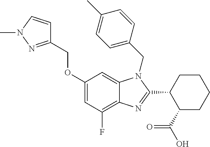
C1(OCC2=NN(C)C=C2)=CC(F)=C2C(=C1)N(CC1=CC=C(C)C=C1)C(C1C(C(O)=O)CCCC1)=N2
